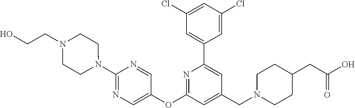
C1(Cl)=CC(Cl)=CC(C2=CC(CN3CCC(CC(O)=O)CC3)=CC(OC3=CN=C(N4CCN(CCO)CC4)N=C3)=N2)=C1
